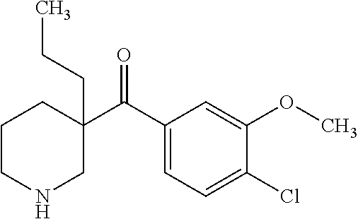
CCCC1(C(C2=CC=C(Cl)C(OC)=C2)=O)CCCNC1
